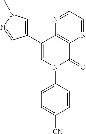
C1(C2=CN(C3=CC=C([CN])C=C3)C(=O)C3=C2N=CC=N3)=CN(C)N=C1
